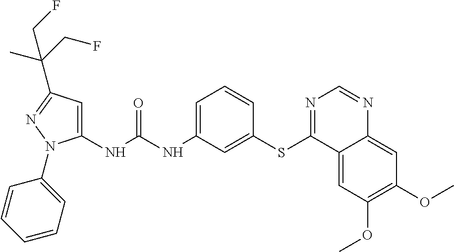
C1(NC(NC2=CC=CC(SC3=NC=NC4=CC(OC)=C(OC)C=C34)=C2)=O)=CC(C(CF)(C)CF)=NN1C1=CC=CC=C1
